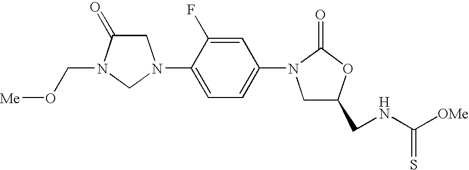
C1C(=O)N(CO[Me])CN1C1=CC=C(N2CC(CNC([OMe])=S)OC2=O)C=C1F
